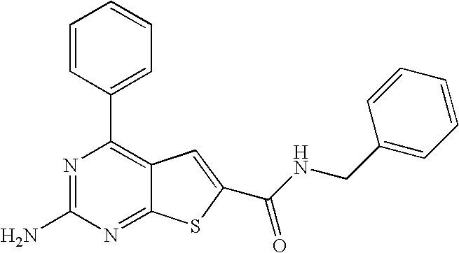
N1=C(N)N=C2C(=C1C1=CC=CC=C1)C=C(C(NCC1=CC=CC=C1)=O)S2
